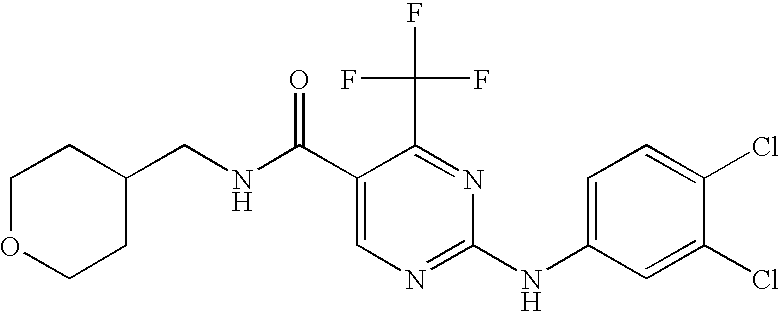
N(C(C1=CN=C(NC2=CC=C(Cl)C(Cl)=C2)N=C1C(F)(F)F)=O)CC1CCOCC1
